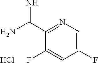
Cl.NC(C1=NC=C(F)C=C1F)=N
